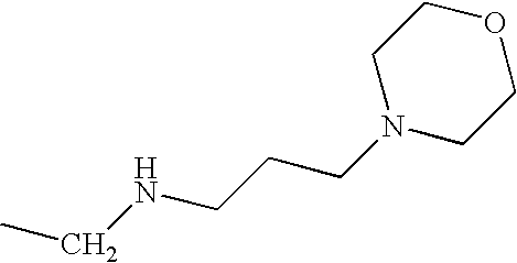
C(C)NCCCN1CCOCC1
